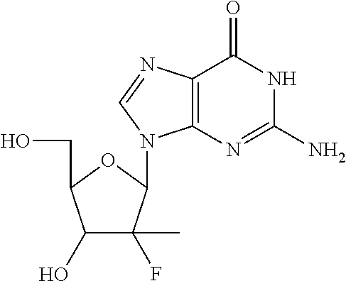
C1(O)C(F)(C)C(N2C3=C(C(=O)NC(N)=N3)N=C2)OC1CO
